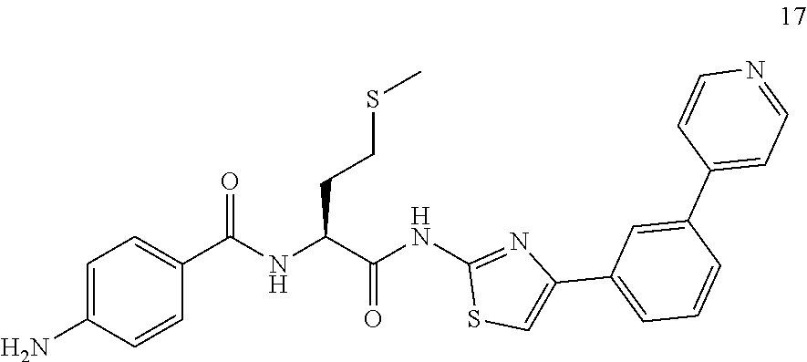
C(C(=O)NC1=NC(C2=CC=CC(C3=CC=NC=C3)=C2)=CS1)(NC(C1=CC=C(N)C=C1)=O)CCSC
